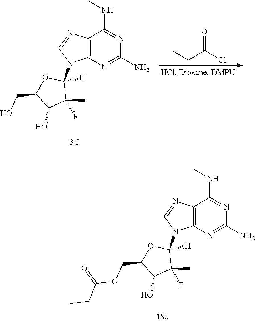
NC1=NC2=C(N=CN2C2([H])OC(CO)C(O)C2(C)F)C(NC)=N1.C(CC)(=O)Cl.NC1=NC2=C(N=CN2C2([H])OC(COC(CC)=O)C(O)C2(C)F)C(NC)=N1
